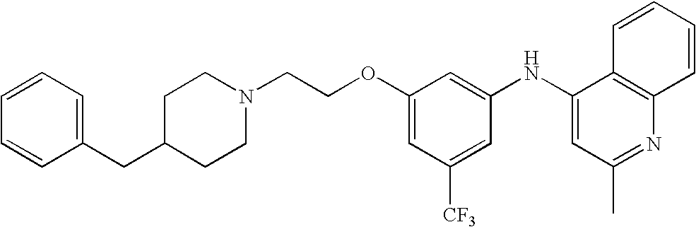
N1(CCOC2=CC([CF3])=CC(NC3=CC(C)=NC4=C3C=CC=C4)=C2)CCC(CC2=CC=CC=C2)CC1
